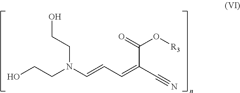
OCCN(C=CC=C(C#N)C(=O)O[R3])CCO
